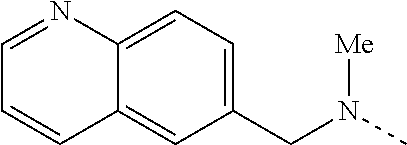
C12=CC=C(CN([Me])C)C=C1C=CC=N2
